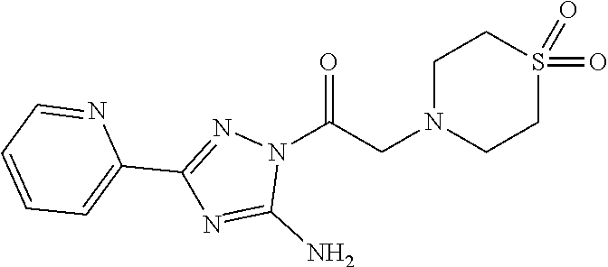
C1N(CC(N2N=C(C3=CC=CC=N3)N=C2N)=O)CCS(=O)(=O)C1
